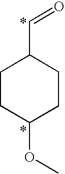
C1CC(OC)CCC1C=O
